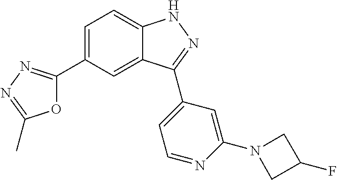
C1=C(C2=NN=C(C)O2)C=C2C(=C1)NN=C2C1=CC=NC(N2CC(F)C2)=C1
